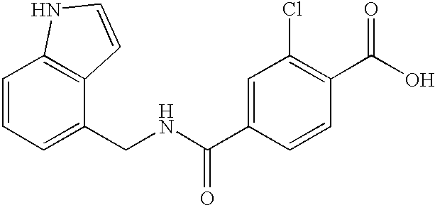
C12=C(C(CNC(=O)C3=CC(Cl)=C(C(=O)O)C=C3)=CC=C1)C=CN2
